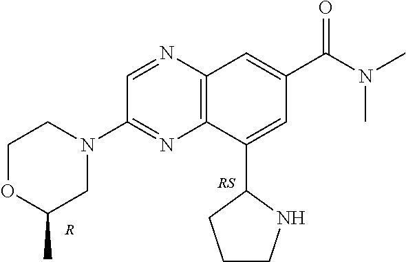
C12=C(C(C3CCCN3)=CC(C(N(C)C)=O)=C1)N=C(N1CCOC(C)C1)C=N2.[R]
